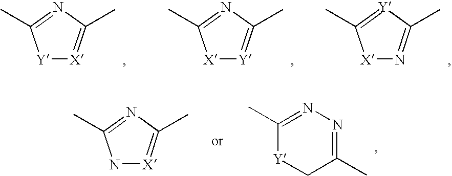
[Y]1[X]=C(C)N=C1C.[X]1[Y]=C(C)N=C1C.[X]1N=C(C)[Y]=C1C.N1[X]=C(C)N=C1C.C1(C)=NN=C(C)[Y]C1
